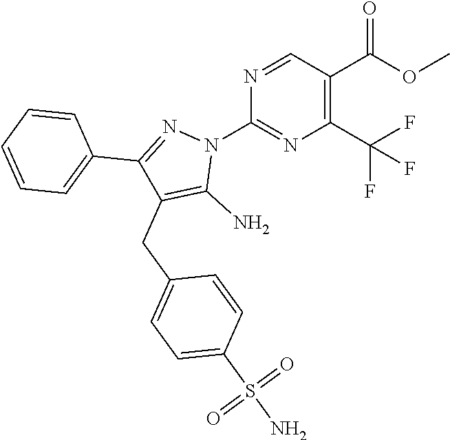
N1=CC(C(OC)=O)=C(C(F)(F)F)N=C1N1N=C(C2=CC=CC=C2)C(CC2=CC=C(S(N)(=O)=O)C=C2)=C1N
